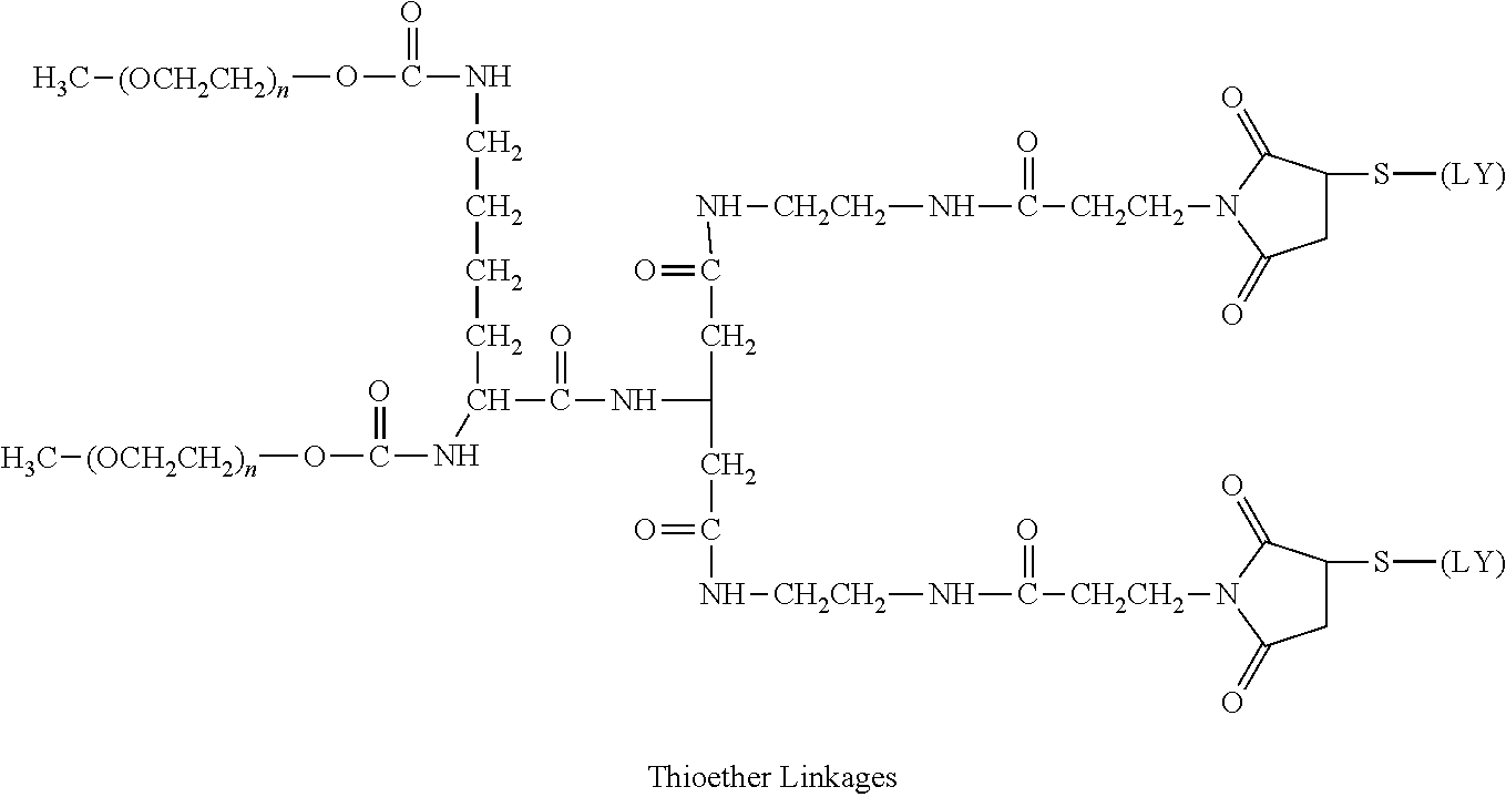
[CH2CH2](N1C(=O)CC(S[(LY)])C1=O)C(N[CH2CH2]NC(CC(CC(=O)N[CH2CH2]NC([CH2CH2]N1C(=O)CC(S[(LY)])C1=O)=O)NC(C(CCCCNC(O[(OCH2CH2)n]C)=O)NC(O[(OCH2CH2)n]C)=O)=O)=O)=O
